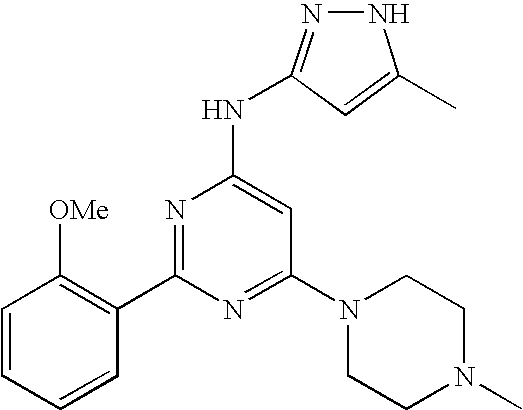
N1N=C(NC2=CC(N3CCN(C)CC3)=NC(C3=C([OMe])C=CC=C3)=N2)C=C1C
